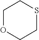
C1OCCSC1
